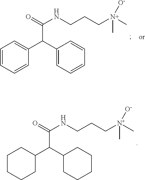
C1CCCC(C(C2CCCCC2)C(=O)NCCC[N+](C)([O-])C)C1.C1=CC=CC(C(C2=CC=CC=C2)C(=O)NCCC[N+](C)([O-])C)=C1
